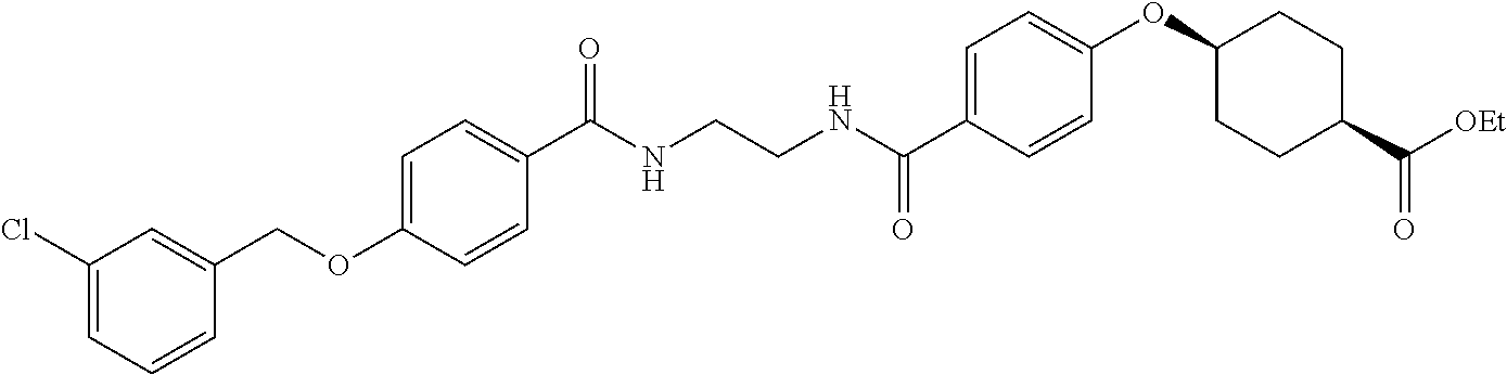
C1=C(OCC2=CC(Cl)=CC=C2)C=CC(C(NCCNC(C2=CC=C(OC3CCC(C([OEt])=O)CC3)C=C2)=O)=O)=C1
